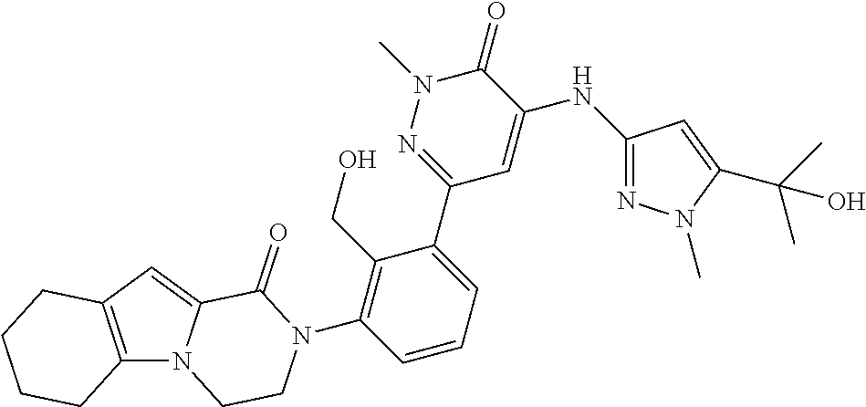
C12=C(C=C3N1CCN(C1=C(CO)C(C4=NN(C)C(=O)C(NC5=NN(C)C(C(C)(C)O)=C5)=C4)=CC=C1)C3=O)CCCC2
